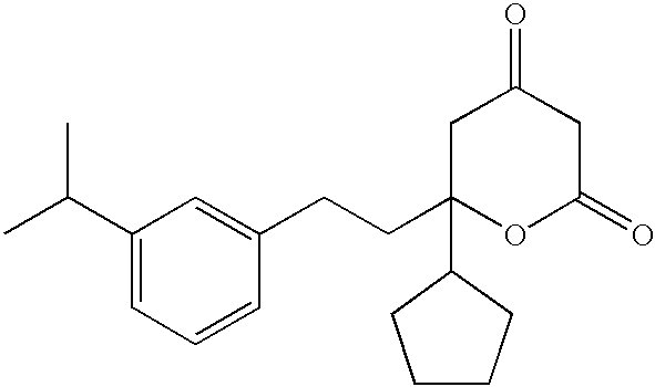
C1C(CCC2=CC(C(C)C)=CC=C2)(C2CCCC2)OC(=O)CC1=O
